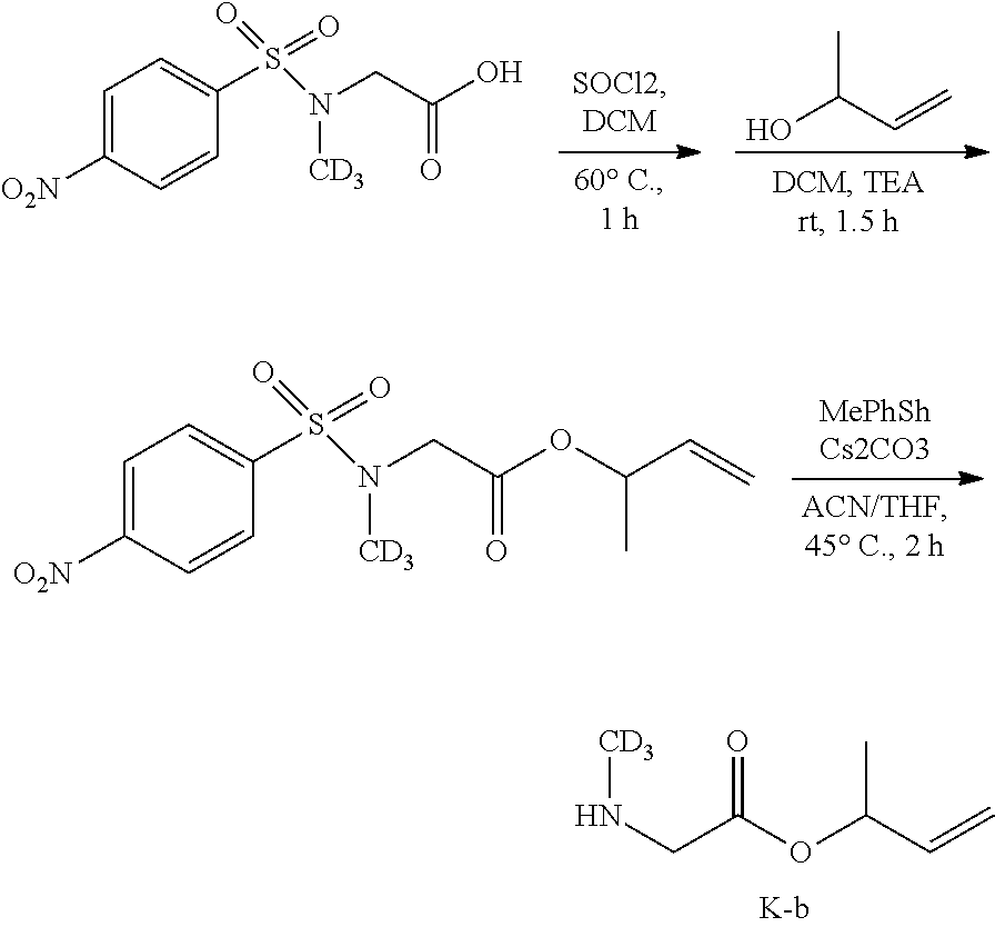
CC(C=C)O.C1=C([O2N])C=CC(S(N([CD3])CC(O)=O)(=O)=O)=C1.C1=C([O2N])C=CC(S(N([CD3])CC(OC(C=C)C)=O)(=O)=O)=C1.[CD3]NCC(=O)OC(C)C=C
